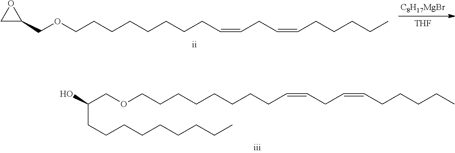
C(COCCCCCCCCC=CCC=CCCCCC)(O)CCCCCCCCC.C1C(COCCCCCCCCC=CCC=CCCCCC)O1.[C8H17MgBr].[THF]
